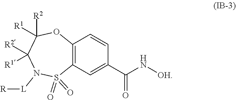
N1([L][R])S(=O)(=O)C2=C(OC([R2])([R1])C1([R2])[R1])C=CC(C(N[OH])=O)=C2
